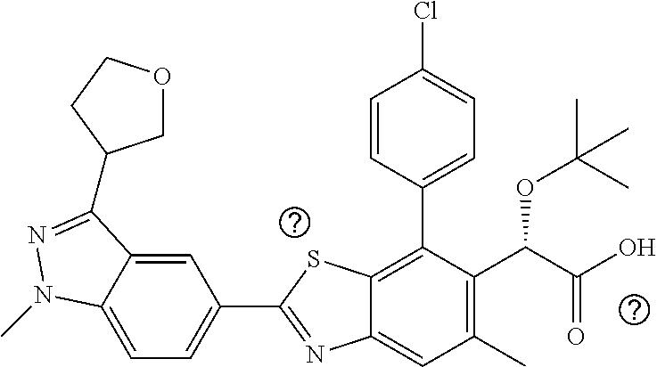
C1=C2C(=CC(C3=NC4=CC(C)=C(C(C(O)=O)OC(C)(C)C)C(C5=CC=C(Cl)C=C5)=C4S3)=C1)C(C1COCC1)=NN2C
